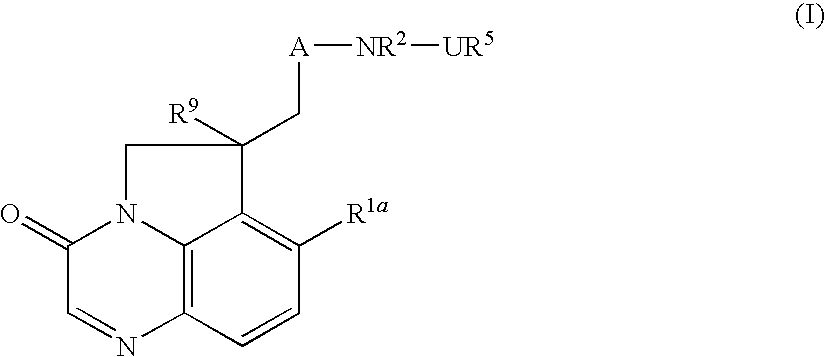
C1(=O)C=NC2=C3N1CC([R9])(C[A][NR2][UR5])C3=C([R1a])C=C2
